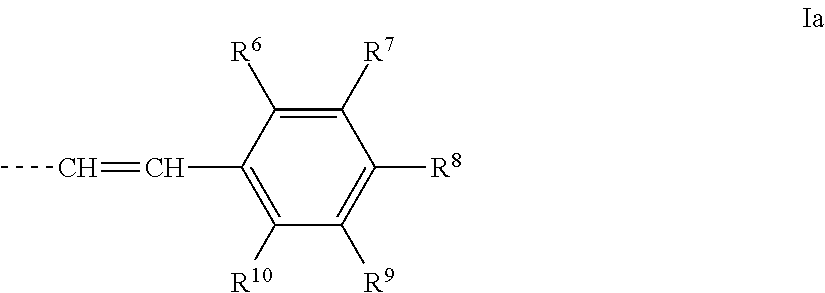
C1(C=CC)=C([R10])C([R9])=C([R8])C([R7])=C1[R6]
